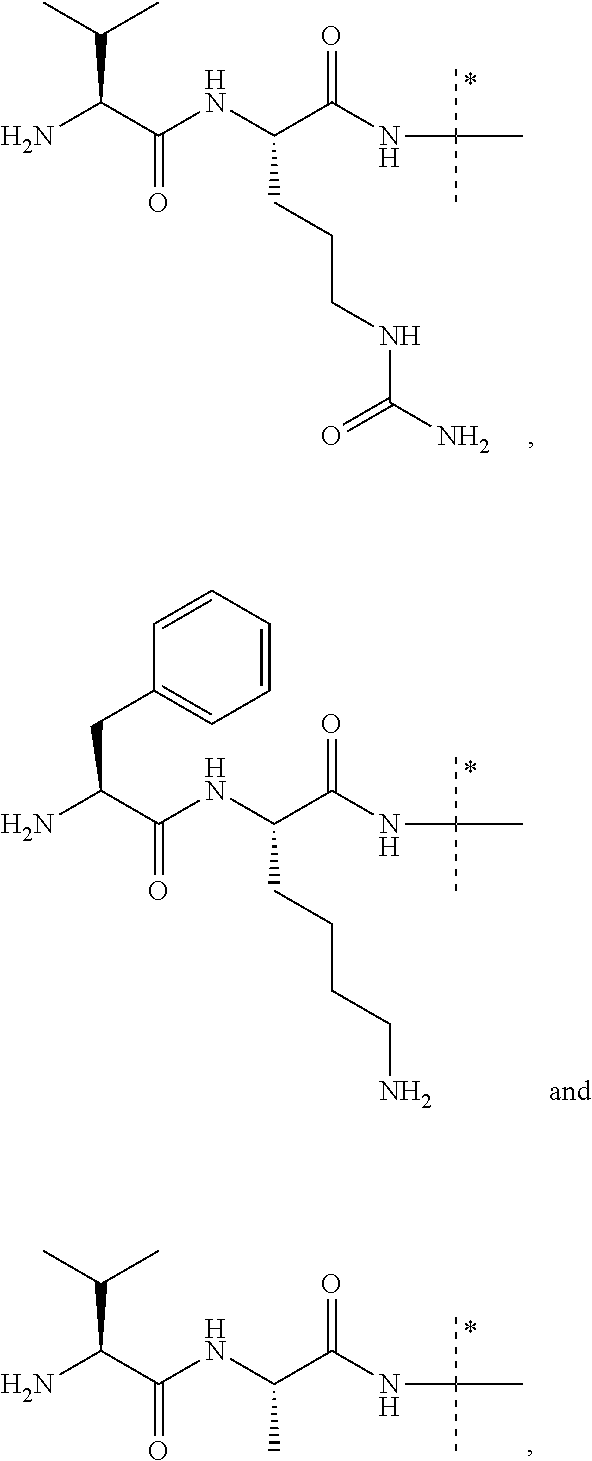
CC(C)C(C(NC(C(NC(C)(C)C)=O)CCCNC(N)=O)=O)N.CC(C)C(C(NC(C(NC(C)(C)C)=O)C)=O)N.C(C1=CC=CC=C1)C(C(NC(C(NC(C)(C)C)=O)CCCCN)=O)N
